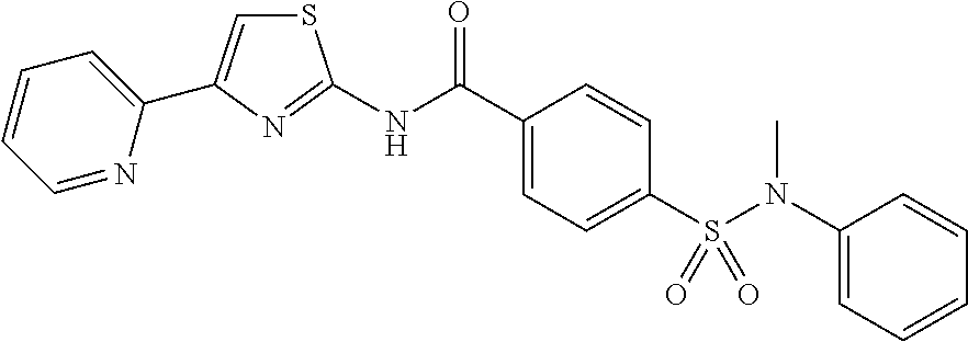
S1C=C(C2=CC=CC=N2)N=C1NC(C1=CC=C(S(N(C2=CC=CC=C2)C)(=O)=O)C=C1)=O
